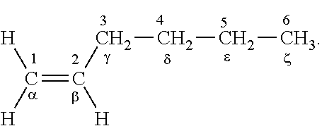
C(=C(CCCC)[H])([H])[H]
